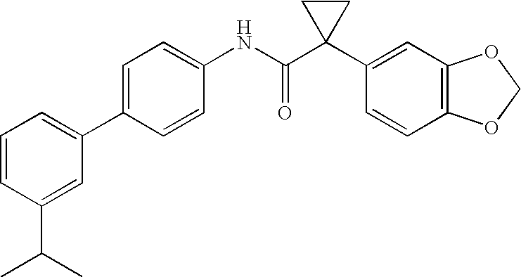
C1=CC(C2=CC=CC(C(C)C)=C2)=CC=C1NC(C1(C2=CC3=C(C=C2)OCO3)CC1)=O
